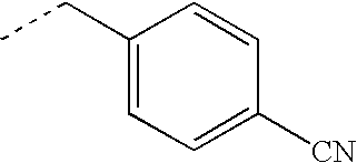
CCC1=CC=C([CN])C=C1
